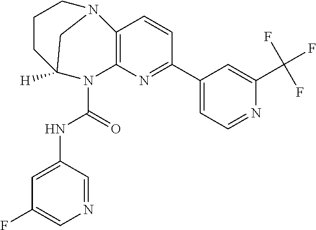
N1=C(C2=CC=NC(C(F)(F)F)=C2)C=CC2=C1N(C(=O)NC1=CC(F)=CN=C1)C1([H])CCCN2C1
